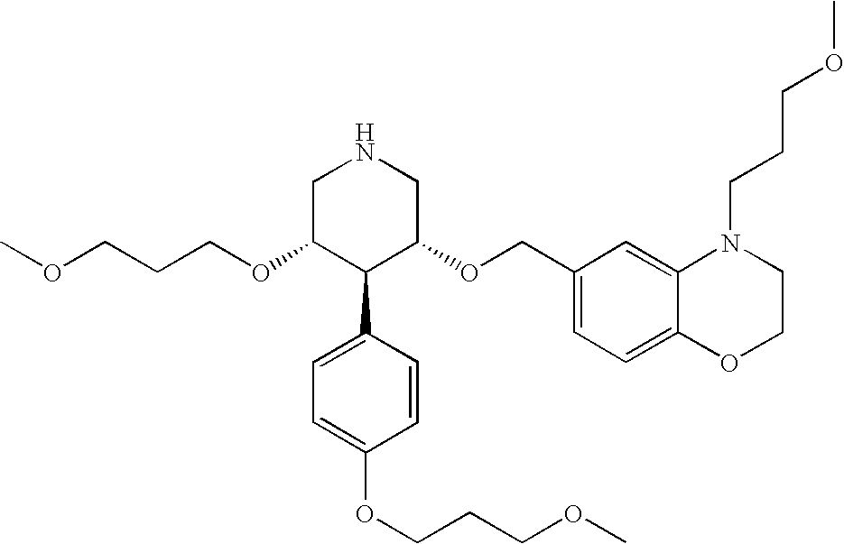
C(OC1C(C2=CC=C(OCCCOC)C=C2)C(OCC2=CC=C3C(=C2)N(CCCOC)CCO3)CNC1)CCOC
